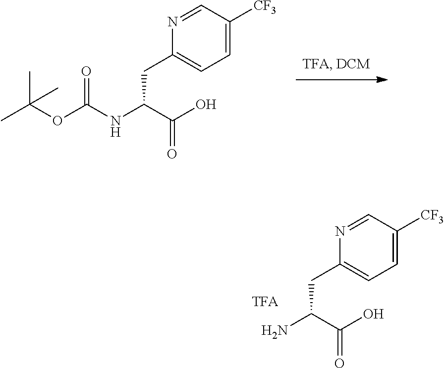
CC(OC(NC(C(O)=O)CC1=CC=C([CF3])C=N1)=O)(C)C.NC(C(O)=O)CC1=CC=C([CF3])C=N1
